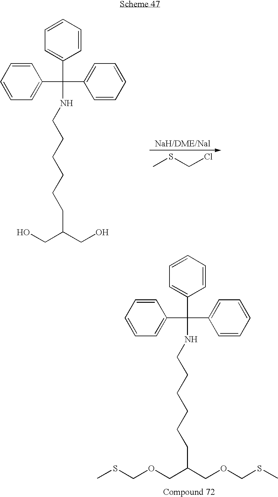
N(CCCCCCC(COCSC)COCSC)C(C1=CC=CC=C1)(C1=CC=CC=C1)C1=CC=CC=C1.N(CCCCCCC(CO)CO)C(C1=CC=CC=C1)(C1=CC=CC=C1)C1=CC=CC=C1.CSCCl
